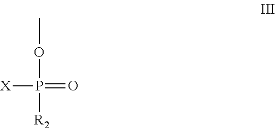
COP([R2])([X])=O
